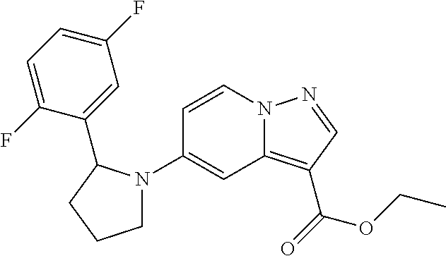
C1(N2CCCC2C2=CC(F)=CC=C2F)=CC2=C(C(=O)OCC)C=NN2C=C1
